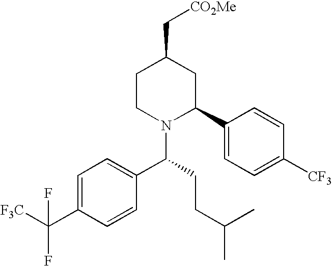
C1=C(C(F)([F3C])F)C=CC(C(N2C(C3=CC=C([CF3])C=C3)CC(C[CO2Me])CC2)CCC(C)C)=C1
